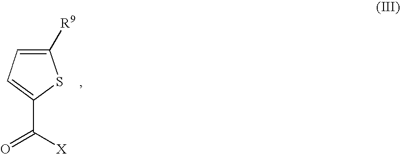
C1([R9])=CC=C(C(=O)[X])S1
